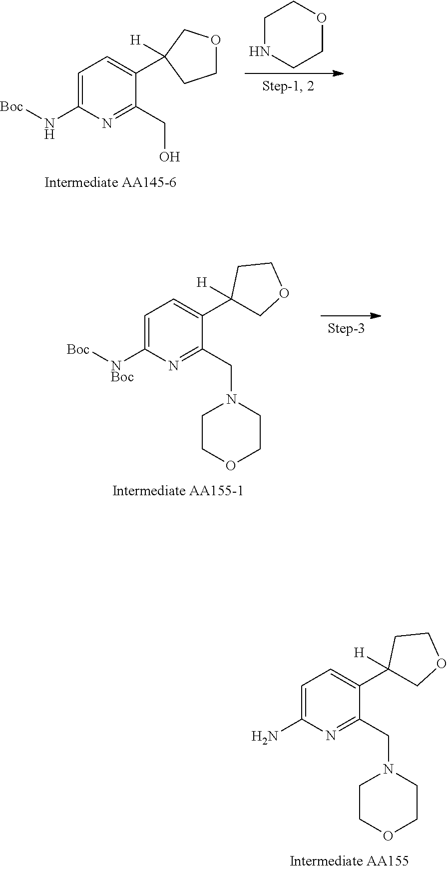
NC1=CC=C(C2([H])COCC2)C(CN2CCOCC2)=N1.N(C1=CC=C(C2([H])COCC2)C(CO)=N1)[Boc].O1CCNCC1.[NBoc](C1=CC=C(C2([H])COCC2)C(CN2CCOCC2)=N1)[Boc]
